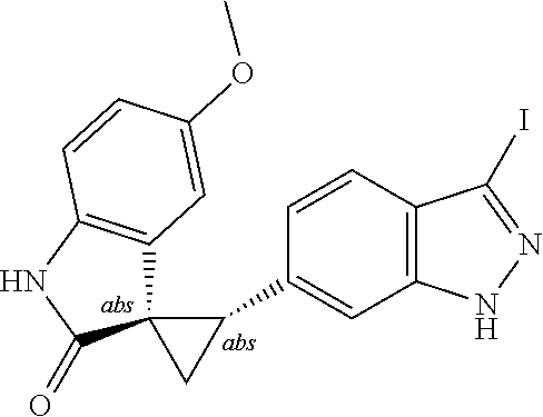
C1=CC2=C(C=C1C1CC13C1=C(NC3=O)C=CC(OC)=C1)NN=C2I
